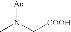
CN(C[COOH])[Ac]
